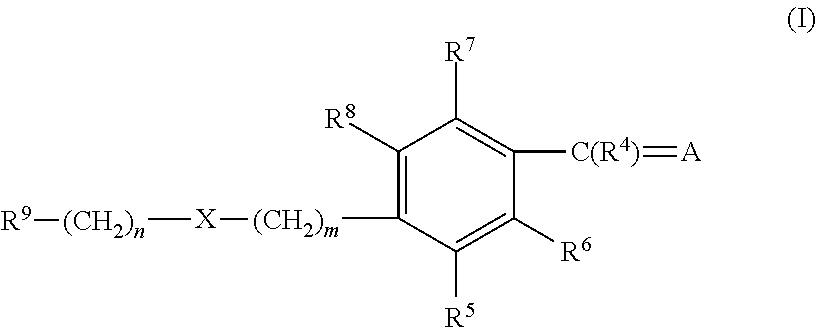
C1([R8])=C([(CH2)m][X][(CH2)n][R9])C([R5])=C([R6])C([C(R4)]=[A])=C1[R7]
